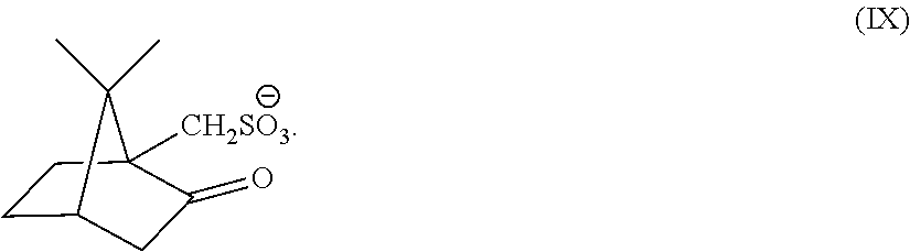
C1C2CC(=O)C([CH2SO3])(C1)C2(C)C
